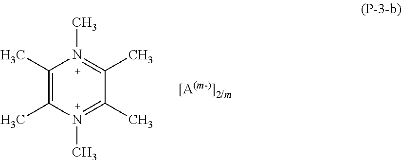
C1(C)=C(C)N(C)=C(C)C(C)=N1C
